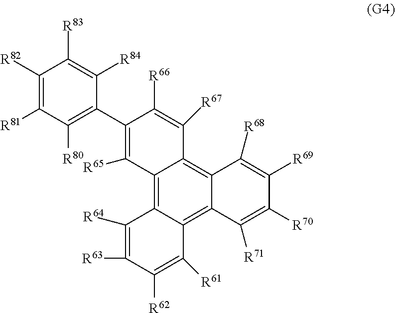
C1([R80])=C(C2=C([R65])C3=C4C(=C5C(=C3C([R67])=C2[R66])C([R68])=C([R69])C([R70])=C5[R71])C([R61])=C([R62])C([R63])=C4[R64])C([R84])=C([R83])C([R82])=C1[R81]
